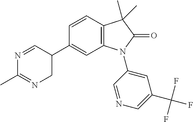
C1=CC2=C(C=C1C1C=NC(C)=NC1)N(C1=CC(C(F)(F)F)=CN=C1)C(=O)C2(C)C
